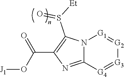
C(C1=C(S([Et])=O)N2C(=N1)[G4]=[G3][G2]=[G1]2)(O[J1])=O
